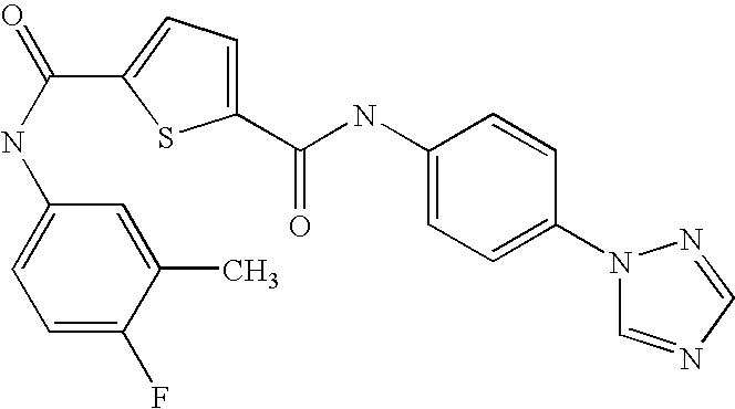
C1(C(NC2=CC=C(N3C=NC=N3)C=C2)=O)=CC=C(C(NC2=CC=C(F)C(C)=C2)=O)S1
